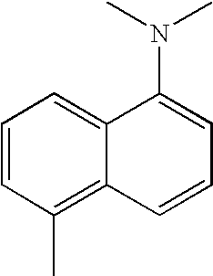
C1=CC(C)=C2C(=C1)C(N(C)C)=CC=C2
